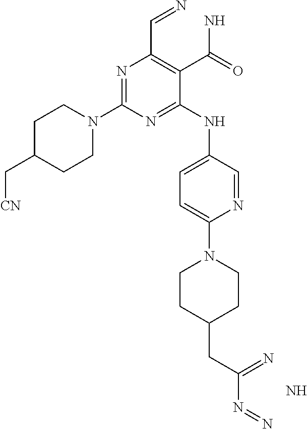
N1=C(N2CCC(C[CN])CC2)N=C(NC2=CC=C(N3CCC(CC(N=N)=N)CC3)N=C2)C(C(N)=O)=C1C=N.N
